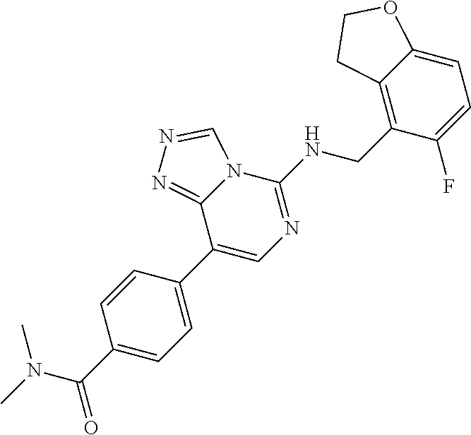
C1(C2=CN=C(NCC3=C4C(=CC=C3F)OCC4)N3C2=NN=C3)=CC=C(C(N(C)C)=O)C=C1
